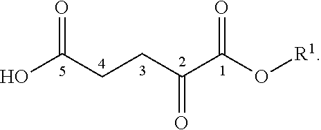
OC(CCC(C(O[R1])=O)=O)=O
